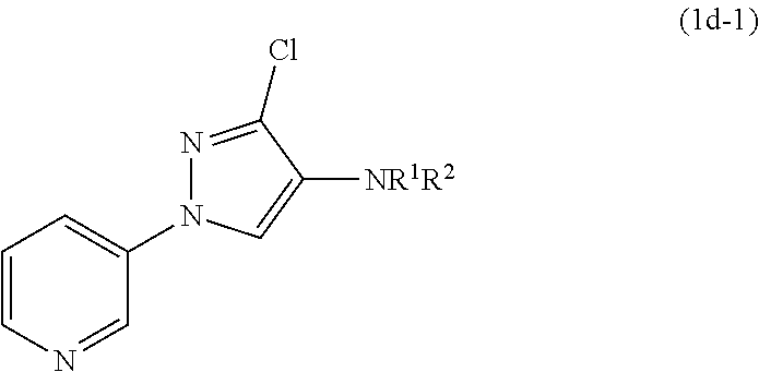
C1=CN=CC(N2N=C(Cl)C([NR1R2])=C2)=C1
